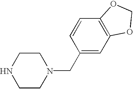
N1CCN(CC2=CC3=C(C=C2)OCO3)CC1
